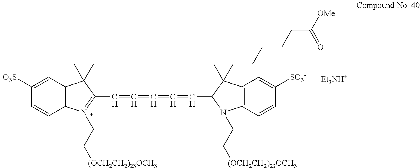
C1([-O3S])=CC2=C(C=C1)N(CC[(OCH2CH2)23OCH3])=C(C=C=C=C=CC1N(CC[(OCH2CH2)23OCH3])C3=C(C1(C)CCCCCC([OMe])=O)C=C([SO3-])C=C3)C2(C)C.[Et3NH+]
